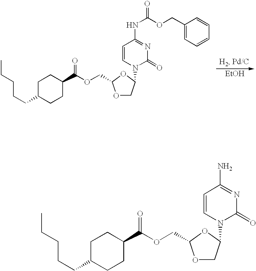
CCCCCC1CCC(C(OCC2OCC(N3C(=O)N=C(N)C=C3)O2)=O)CC1.CCCCCC1CCC(C(OCC2OCC(N3C(=O)N=C(NC(OCC4=CC=CC=C4)=O)C=C3)O2)=O)CC1.[EtOH]
